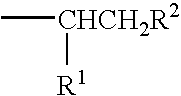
C[CHCH2R2][R1]
